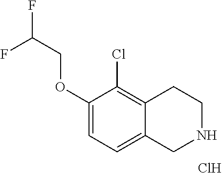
C1(OCC(F)F)=CC=C2C(=C1Cl)CCNC2.Cl
